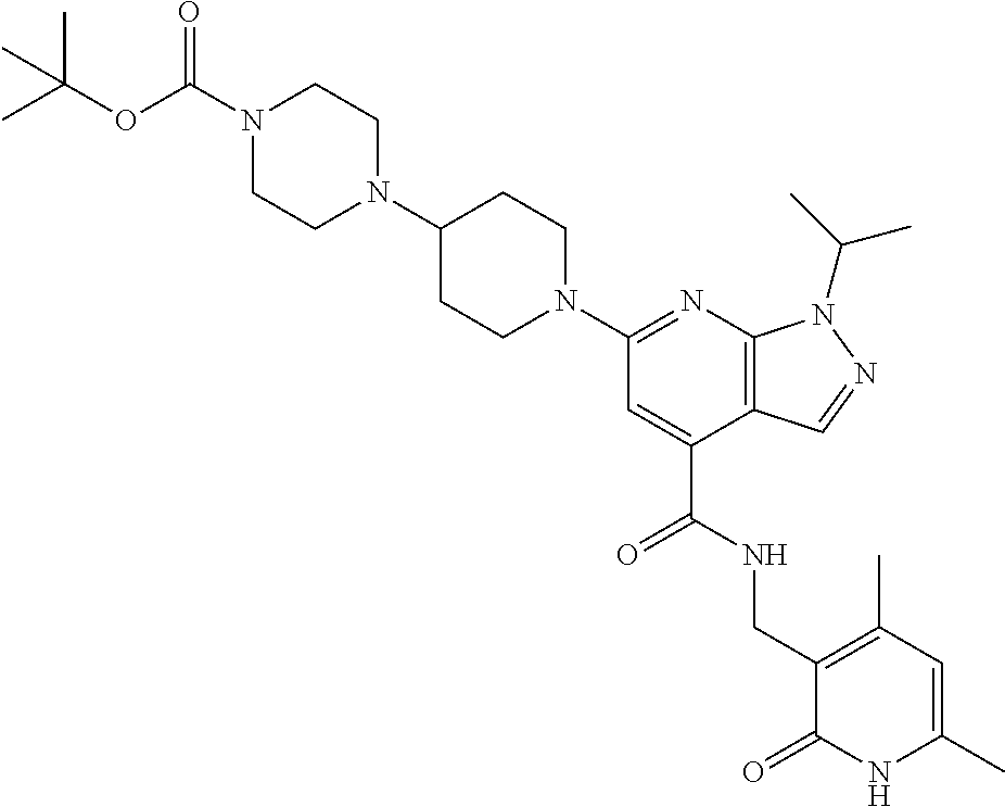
C1CN(C2=NC3=C(C(C(=O)NCC4=C(C)C=C(C)NC4=O)=C2)C=NN3C(C)C)CCC1N1CCN(C(OC(C)(C)C)=O)CC1
